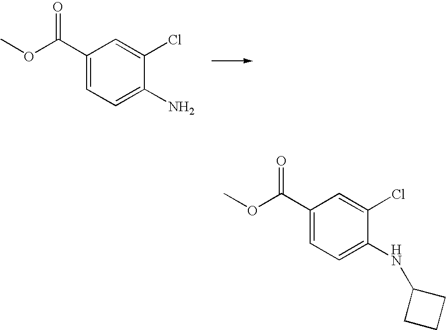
C1(C(OC)=O)=CC=C(N)C(Cl)=C1.C1(C(OC)=O)=CC=C(NC2CCC2)C(Cl)=C1
